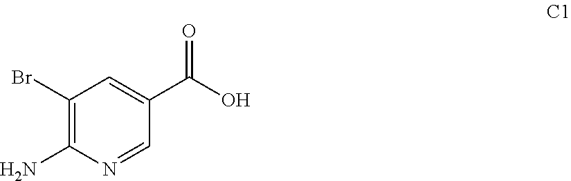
C1(Br)=C(N)N=CC(C(O)=O)=C1
